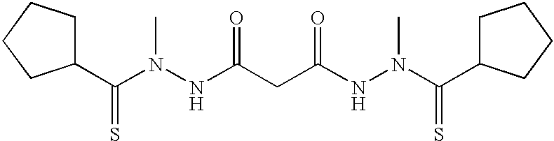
C(N(NC(CC(NN(C(C1CCCC1)=S)C)=O)=O)C)(C1CCCC1)=S
